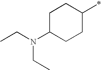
C1C(N(CC)CC)CCC(*)C1
